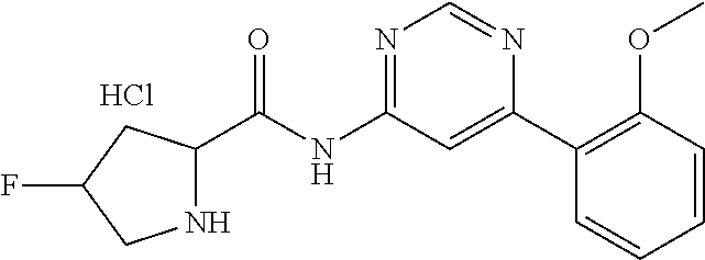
N1C(C(NC2=NC=NC(C3=C(OC)C=CC=C3)=C2)=O)CC(F)C1.Cl
